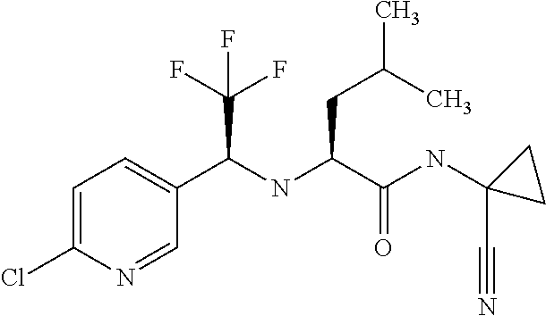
C1=C(Cl)N=CC(C(NC(C(NC2(C#N)CC2)=O)CC(C)C)C(F)(F)F)=C1
